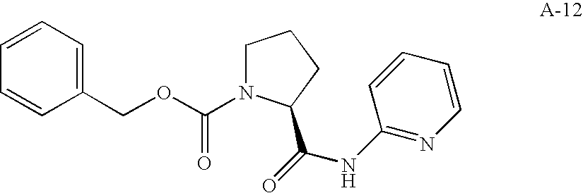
C1N(C(OCC2=CC=CC=C2)=O)C(C(NC2=NC=CC=C2)=O)CC1
